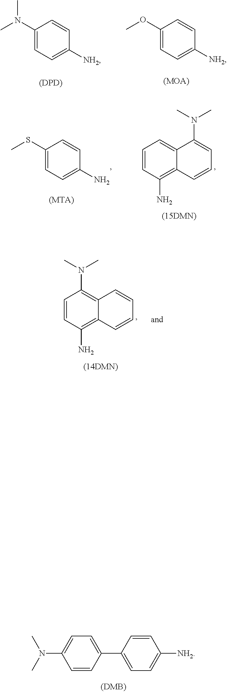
C1(N(C)C)=CC=C([NH2])C=C1.C1(OC)=CC=C([NH2])C=C1.[(DPD)].[(MOA)].C1=CC(N)=C2C(=C1)C(N(C)C)=CC=C2.C1(SC)=CC=C(N)C=C1.[(MTA)].C1=CC(N)=C2C(=C1N(C)C)C=CC=C2.C1=CC(C2=CC=C([NH2])C=C2)=CC=C1N(C)C
